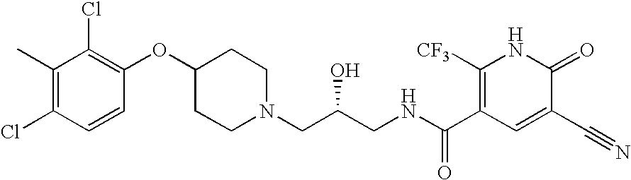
C1(C)=C(Cl)C=CC(OC2CCN(CC(CNC(C3=C([CF3])NC(=O)C(C#N)=C3)=O)O)CC2)=C1Cl
